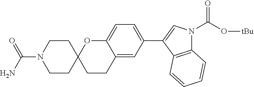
C1CC2(CCN1C(N)=O)CCC1=CC(C3=CN(C(O[tBu])=O)C4=C3C=CC=C4)=CC=C1O2
